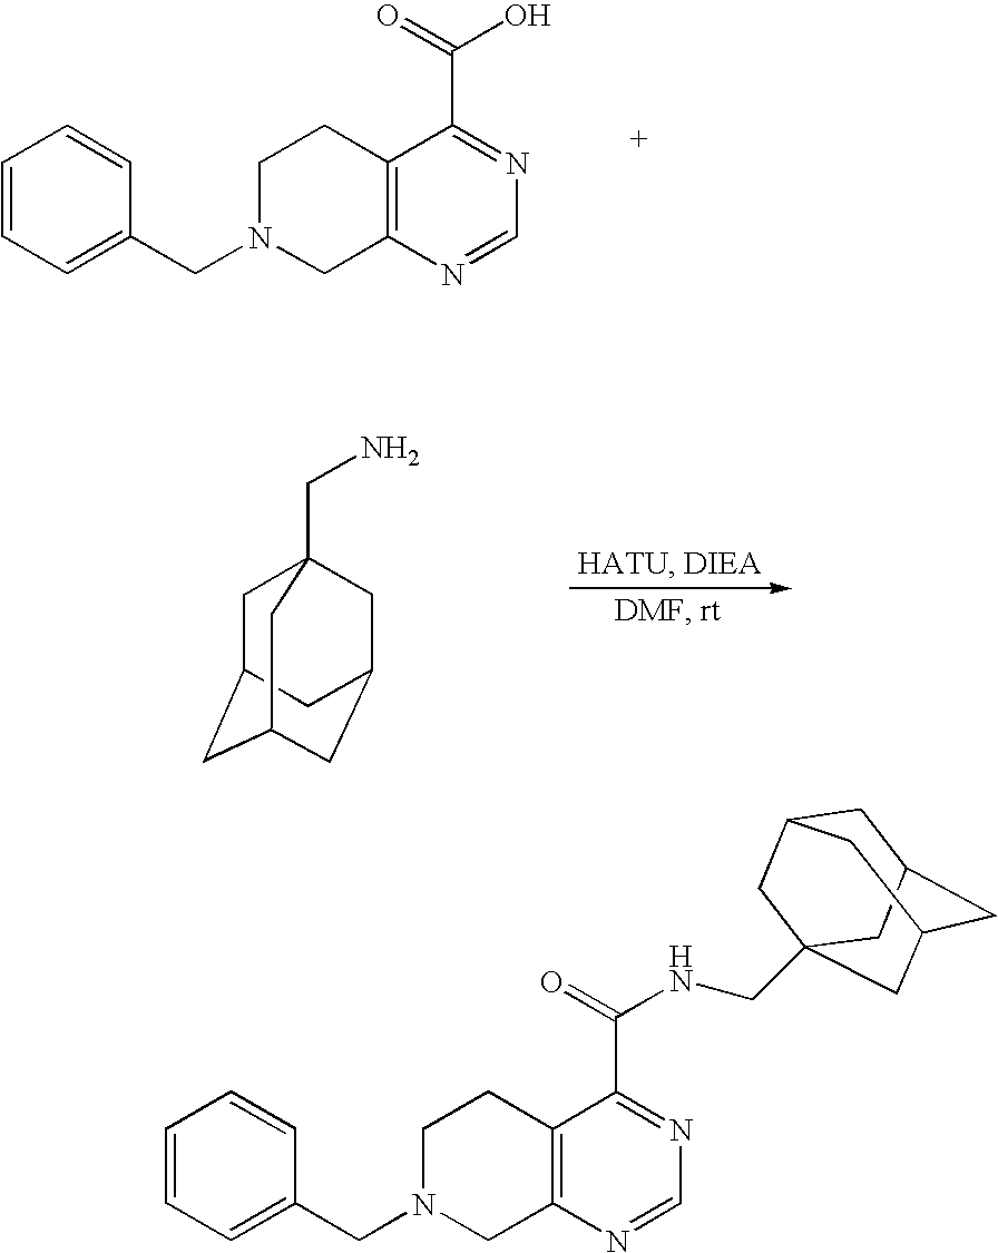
C1=CC=C(CN2CC3=C(CC2)C(C(=O)O)=NC=N3)C=C1.C1C2CC3CC(CC1(CN)C3)C2.C1=CC=C(CN2CC3=C(CC2)C(C(=O)NCC24CC5CC(CC(C2)C5)C4)=NC=N3)C=C1
